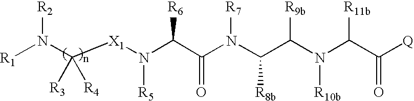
[R1]N(C([X1]N(C(C(N(C(C(N([R10b])C(C([Q])=O)[R11b])[R9b])[R8b])[R7])=O)[R6])[R5])([R3])[R4])[R2]
